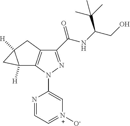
C1(C(NC(CO)C(C)(C)C)=O)=NN(C2=C[N+]([O-])=CC=N2)C2=C1CC1([H])C2([H])C1
